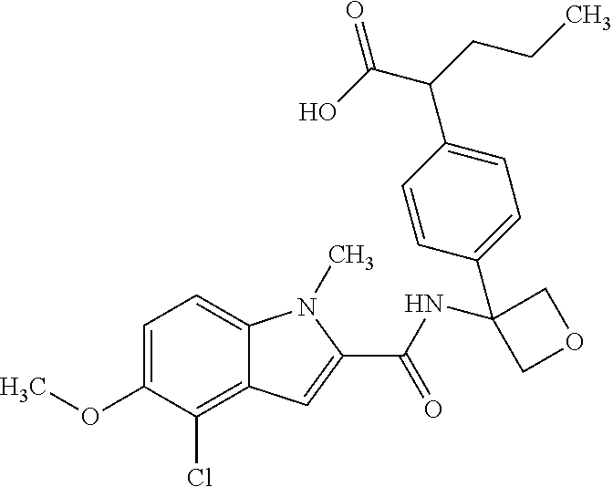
C1=C(OC)C(Cl)=C2C(=C1)N(C)C(C(NC1(C3=CC=C(C(C(O)=O)CCC)C=C3)COC1)=O)=C2
